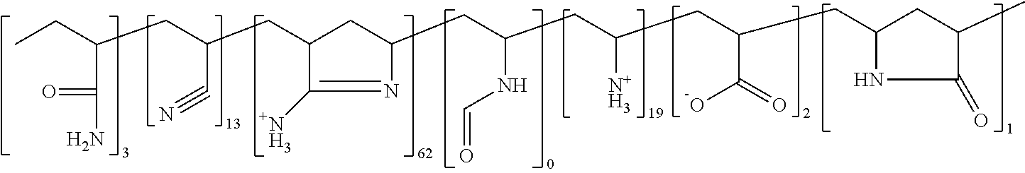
CCC(CC(CC1CC(CC(CC(CC(CC2CC(C)C(=O)N2)C(=O)O)[N+H3])NC=O)N=C1N)C#N)C(=O)N
